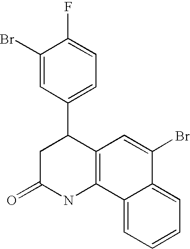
C1(=O)CC(C2=CC=C(F)C(Br)=C2)C2=C(N1)C1=CC=CC=C1C(Br)=C2
